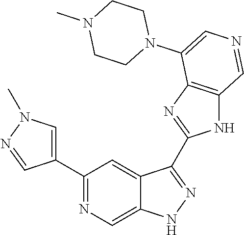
C1(C2=CN(C)N=C2)=NC=C2C(=C1)C(C1=NC3=C(N1)C=NC=C3N1CCN(C)CC1)=NN2
